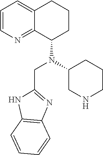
C1=CN=C2C(=C1)CCCC2N(C1CNCCC1)CC1=NC2=C(N1)C=CC=C2
